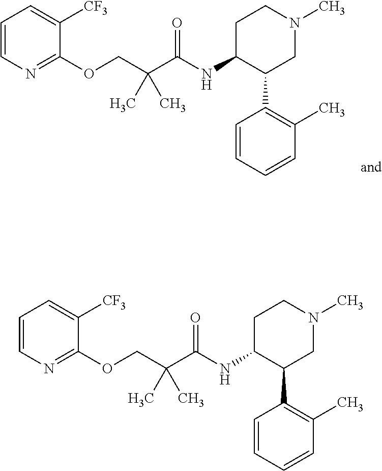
C1=CN=C(OCC(C(NC2C(C3=C(C)C=CC=C3)CN(C)CC2)=O)(C)C)C([CF3])=C1.C1=CN=C(OCC(C(NC2C(C3=C(C)C=CC=C3)CN(C)CC2)=O)(C)C)C([CF3])=C1
